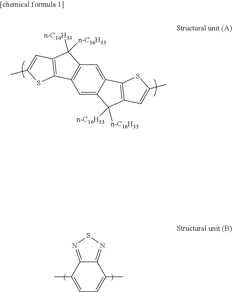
C1=C2C(=CC3=C1C1=C(C3([n-C16H33])[n-C16H33])C=C(C)S1)C1=C(C2([n-C16H33])[n-C16H33])C=C(C)S1.C12=NSN=C1C(C)=CC=C2C
